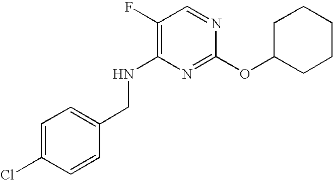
C1=C(Cl)C=CC(CNC2=C(F)C=NC(OC3CCCCC3)=N2)=C1
